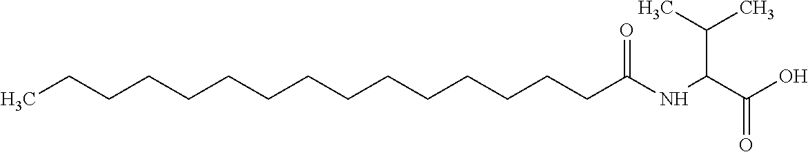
C(O)(C(C(C)C)NC(CCCCCCCCCCCCCCC)=O)=O
